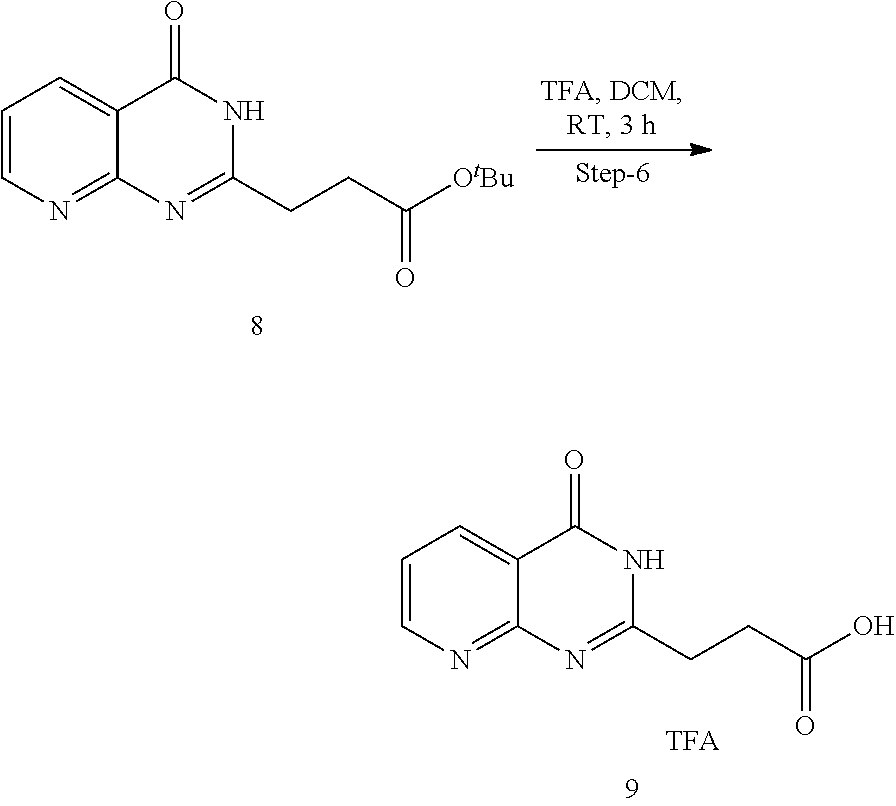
C1=CN=C2C(=C1)C(=O)NC(CCC([OtBu])=O)=N2.C1=CN=C2C(=C1)C(=O)NC(CCC(O)=O)=N2
